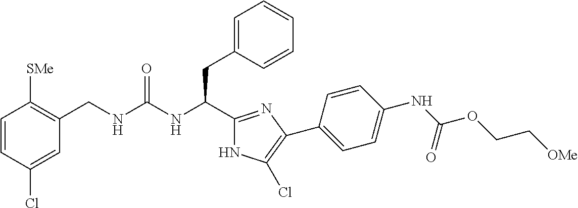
C(NC(CC1=CC=CC=C1)C1=NC(C2=CC=C(NC(OCC[OMe])=O)C=C2)=C(Cl)N1)(=O)NCC1=C([SMe])C=CC(Cl)=C1
